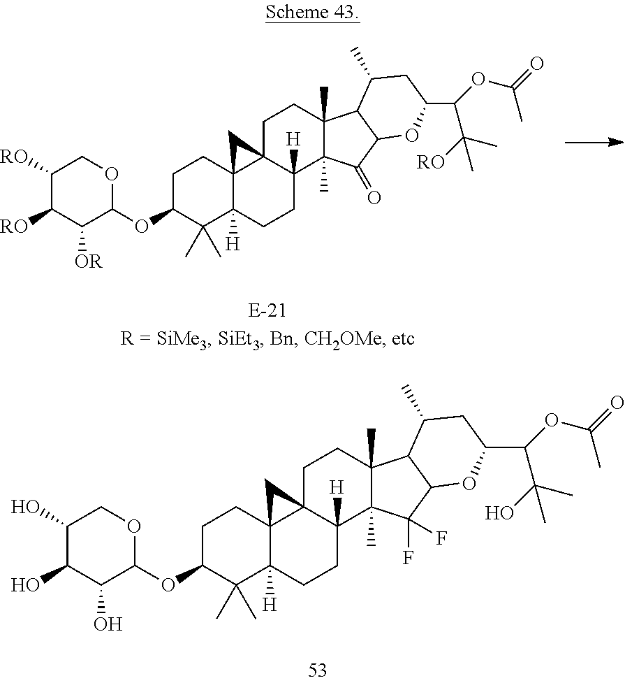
C1(O)C(O)C(O)C(OC2C(C)(C)C3([H])C4(CC2)C2(C([H])(CC3)C3(C)C(C)(CC2)C2C(OC(C(C(C)(C)O)OC(=O)C)CC2C)C3(F)F)C4)OC1.C1([RO])C([RO])C([OR])C(OC2C(C)(C)C3([H])C4(CC2)C2(C([H])(CC3)C3(C)C(C)(CC2)C2C(OC(C(C(C)(C)[RO])OC(=O)C)CC2C)C3=O)C4)OC1
